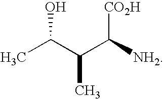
CC(C(C([NH2])[CO2H])C)O
